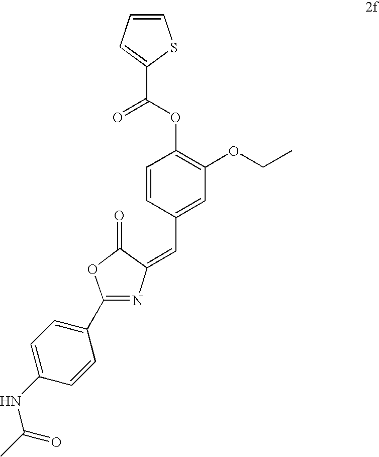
C1=CC=C(C(=O)OC2=C(OCC)C=C(C=C3C(=O)OC(C4=CC=C(NC(C)=O)C=C4)=N3)C=C2)S1
